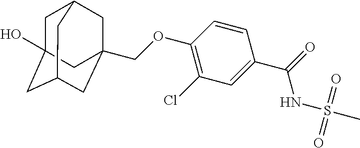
C1C2(O)CC3CC(COC4=C(Cl)C=C(C(=O)NS(C)(=O)=O)C=C4)(CC1C3)C2
